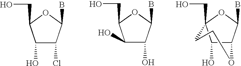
C1(O)C(Cl)C(B)OC1CO.C1(O)C(O)C(B)OC1CO.C1(O)C2C(B)OC1(CO)CCO2
